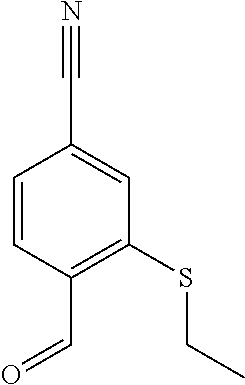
C1=CC(C=O)=C(SCC)C=C1C#N
